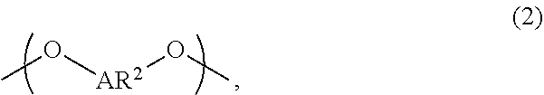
O([AR2]OC)C
